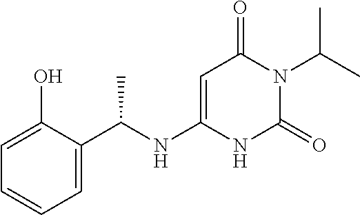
C1=C(O)C(C(NC2=CC(=O)N(C(C)C)C(=O)N2)C)=CC=C1
